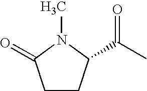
C1CC(C(C)=O)N(C)C1=O
